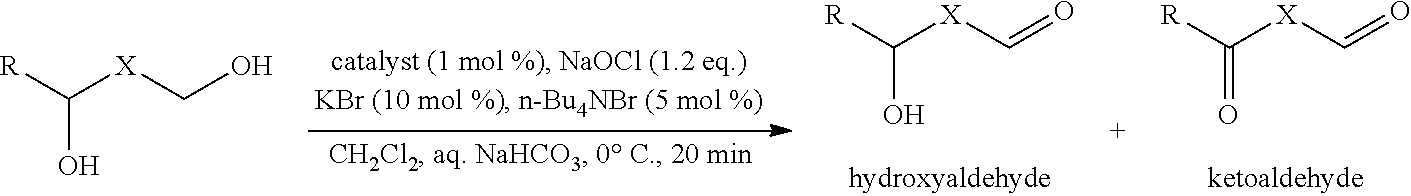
[R]C([X]C=O)O.[R]C([X]C=O)=O.[R]C([X]CO)O
